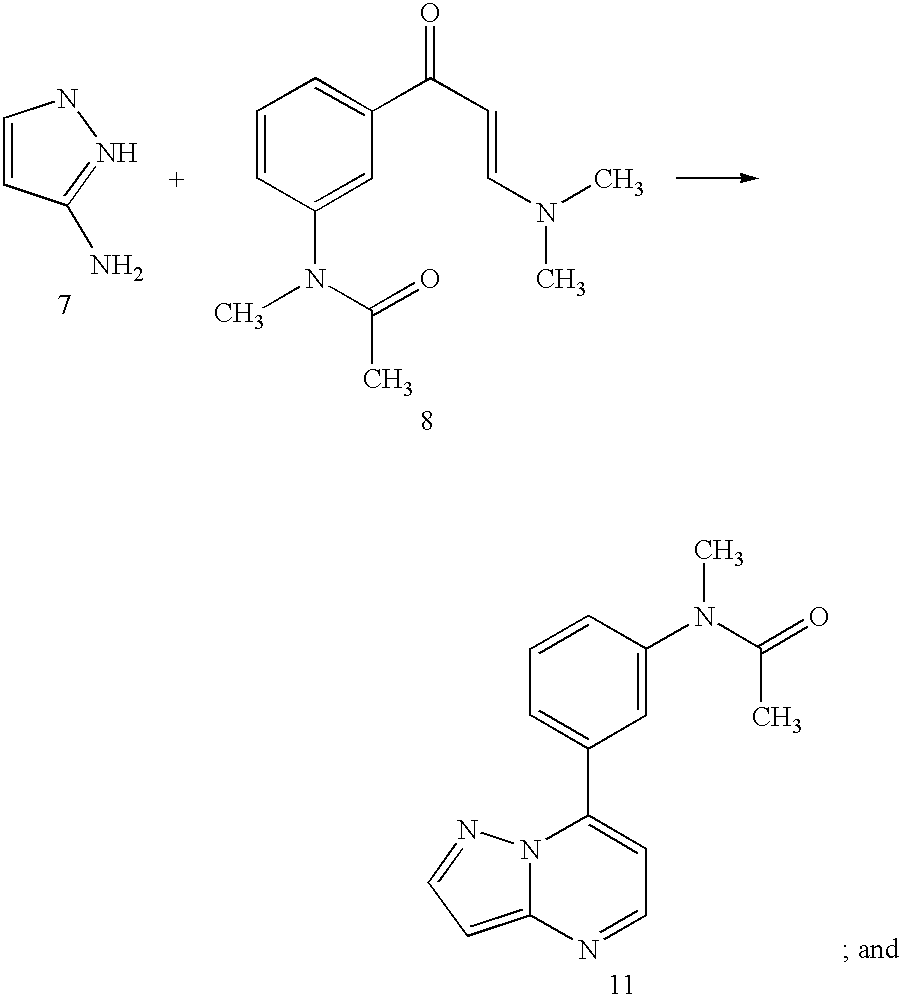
C1=CC(N(C(=O)C)C)=CC(C(C=CN(C)C)=O)=C1.C1=CC(N)=NN1.C1=CC(N(C(C)=O)C)=CC(C2=CC=NC3=CC=NN23)=C1
